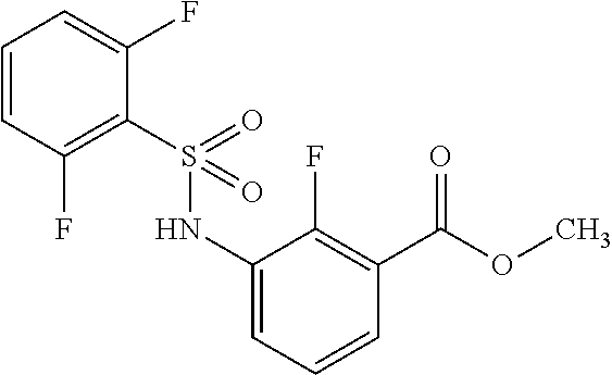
C1=CC=C(F)C(S(=O)(NC2=CC=CC(C(=O)OC)=C2F)=O)=C1F
